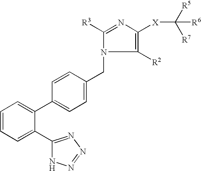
C1=CC(CN2C([R3])=NC([X]C([R5])([R7])[R6])=C2[R2])=CC=C1C1=CC=CC=C1C1=NN=NN1
